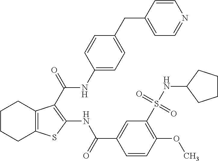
C1CCC2=C(C1)C(C(=O)NC1=CC=C(CC3=CC=NC=C3)C=C1)=C(NC(C1=CC(S(NC3CCCC3)(=O)=O)=C(OC)C=C1)=O)S2
